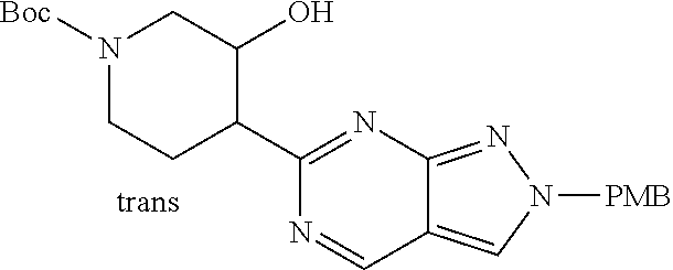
N1([Boc])CCC(C2=NC3=NN([PMB])C=C3C=N2)C(O)C1
